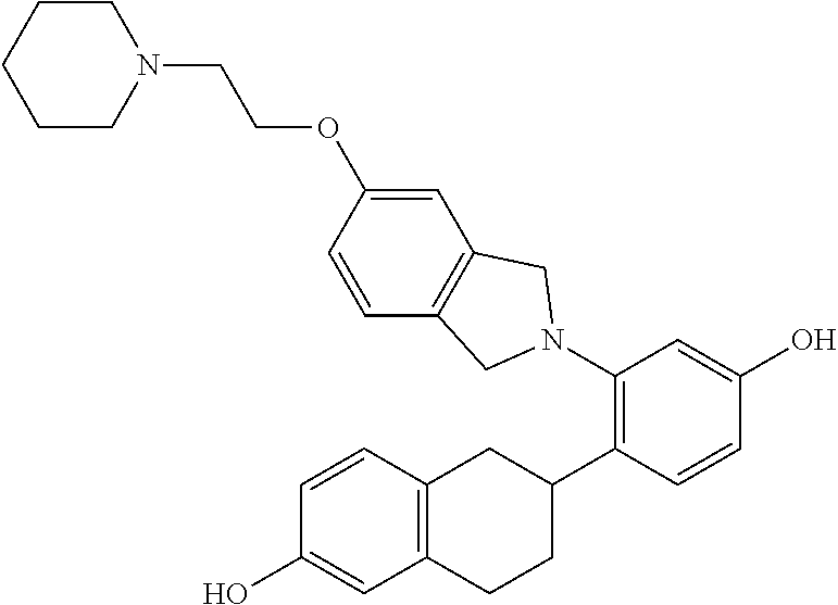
C12=C(C=C(OCCN3CCCCC3)C=C1)CN(C1=C(C3CC4=C(CC3)C=C(O)C=C4)C=CC(O)=C1)C2
